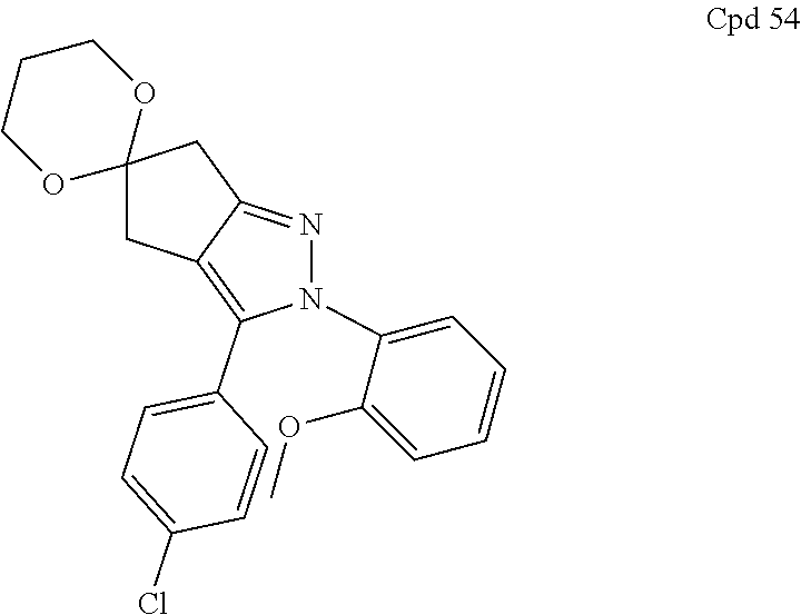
N1(C2=CC=CC=C2OC)N=C2C(=C1C1=CC=C(Cl)C=C1)CC1(C2)OCCCO1
